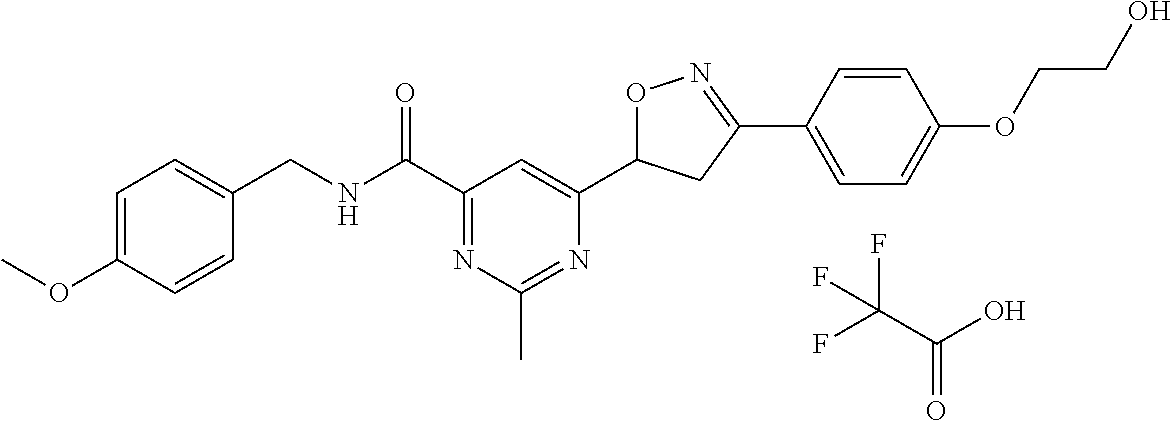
C1=C(OC)C=CC(CNC(C2=NC(C)=NC(C3ON=C(C4=CC=C(OCCO)C=C4)C3)=C2)=O)=C1.C(=O)(C(F)(F)F)O
